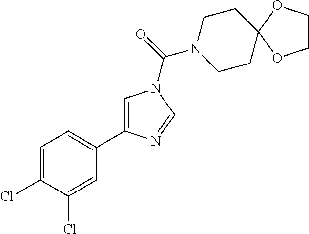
C1=C(Cl)C(Cl)=CC(C2=CN(C(=O)N3CCC4(CC3)OCCO4)C=N2)=C1
